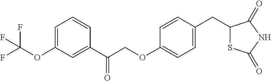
C1=C(OC(F)(F)F)C=C(C(COC2=CC=C(CC3SC(=O)NC3=O)C=C2)=O)C=C1
